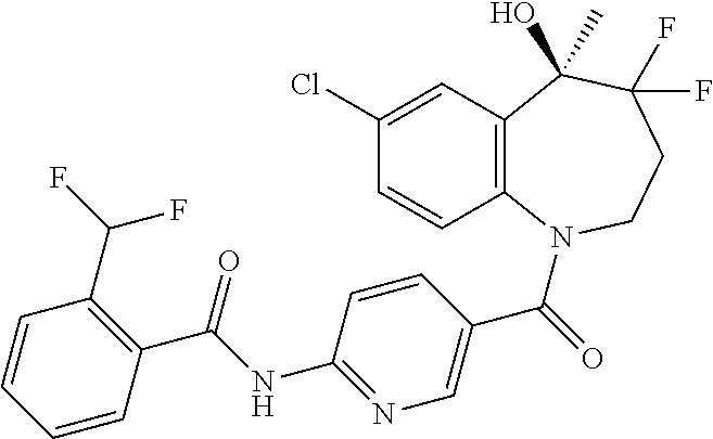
C1(Cl)=CC2=C(C=C1)N(C(=O)C1=CN=C(NC(C3=C(C(F)F)C=CC=C3)=O)C=C1)CCC(F)(F)C2(O)C
